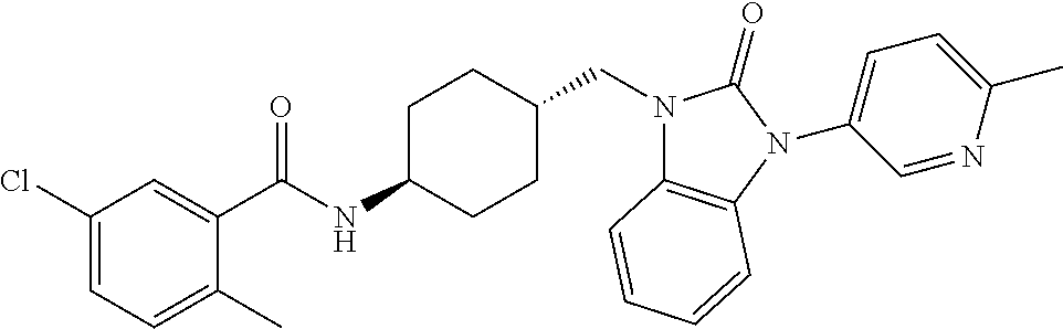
C1(Cl)=CC=C(C)C(C(NC2CCC(CN3C4=C(N(C5=CC=C(C)N=C5)C3=O)C=CC=C4)CC2)=O)=C1
